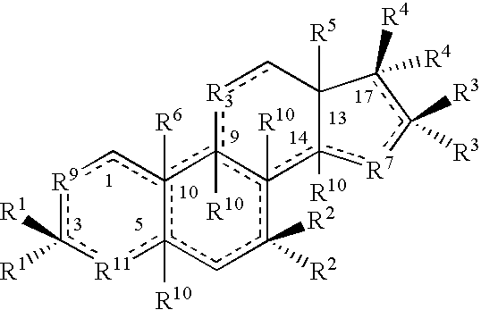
[R9]1c([R1])([R1])[R11]c2([R10])c([R6])(c1)c1([R10])c([R10])(c([R2])([R2])c2)c2([R10])[R7]c([R3])([R3])c([R4])([R4])C2([R5])c[R3]1
